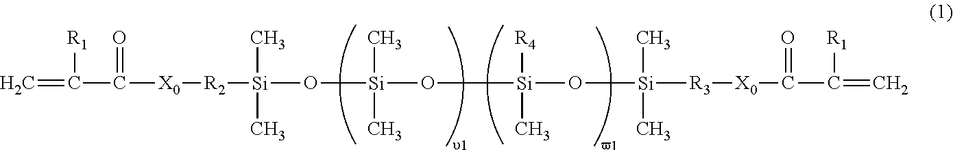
C=C(C([X0][R2][Si](O[Si](O[Si](O[Si]([R3][X0]C(C(=C)[R1])=O)(C)C)([R4])C)(C)C)(C)C)=O)[R1]
